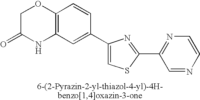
C1C(=O)NC2=C(O1)C=CC(C1=CSC(C3=NC=CN=C3)=N1)=C2
